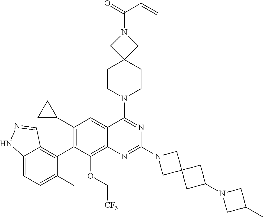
C12=CC=C(C)C(C3=C(C4CC4)C=C4C(=C3OC[CF3])N=C(N3CC5(C3)CC(N3CC(C)C3)C5)N=C4N3CCC4(CC3)CN(C(C=C)=O)C4)=C1C=NN2
